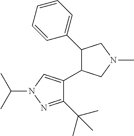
C1(C(C)(C)C)=NN(C(C)C)C=C1C1C(C2=CC=CC=C2)CN(C)C1
